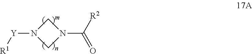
[Y](N1CN(C([R2])=O)C1)[R1]
